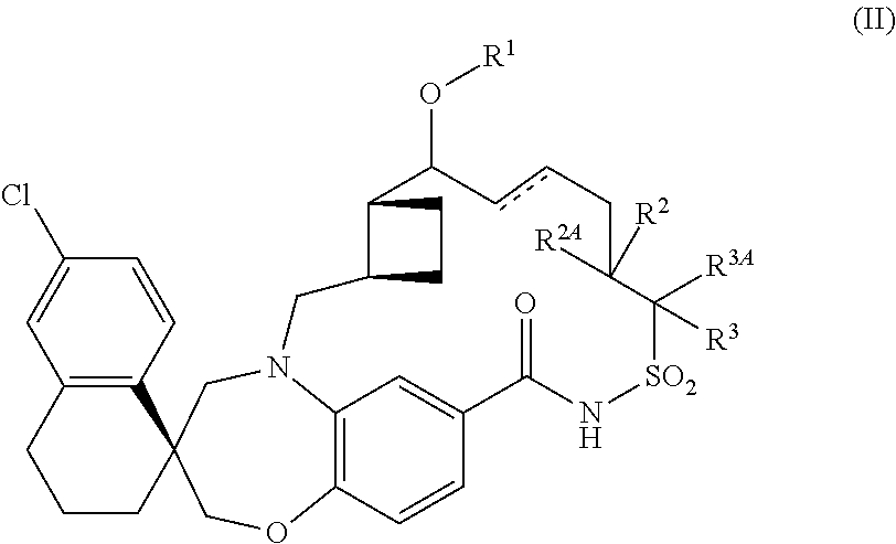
C12=C(C=CC(Cl)=C1)C1(CCC2)COC2=C3N(C1)CC1C(CC1)C(O[R1])ccCC([R2A])([R2])C([R3])([R3A])[SO2]NC(=O)C(=C3)C=C2
